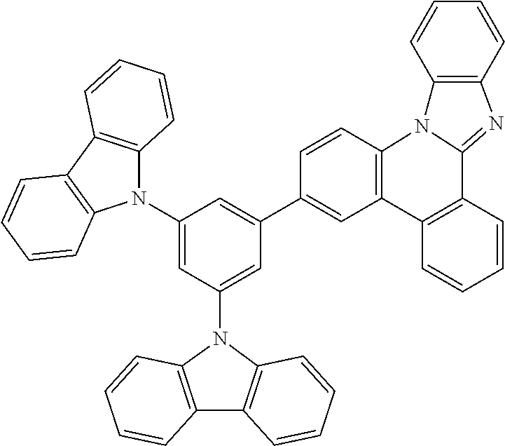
C1(N2C3=C(C4=C2C=CC=C4)C=CC=C3)=CC(N2C3=C(C4=C2C=CC=C4)C=CC=C3)=CC(C2=CC3=C(C=C2)N2C(=NC4=C2C=CC=C4)C2=C3C=CC=C2)=C1
